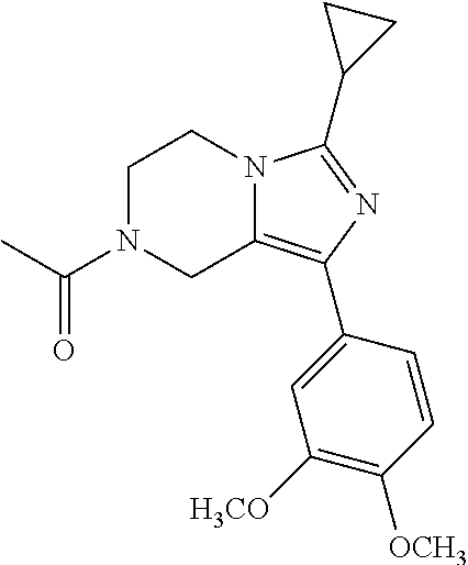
C1N(C(C)=O)CC2=C(C3=CC([H3CO])=C([OCH3])C=C3)N=C(C3CC3)N2C1
